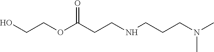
OCCOC(CCNCCCN(C)C)=O
